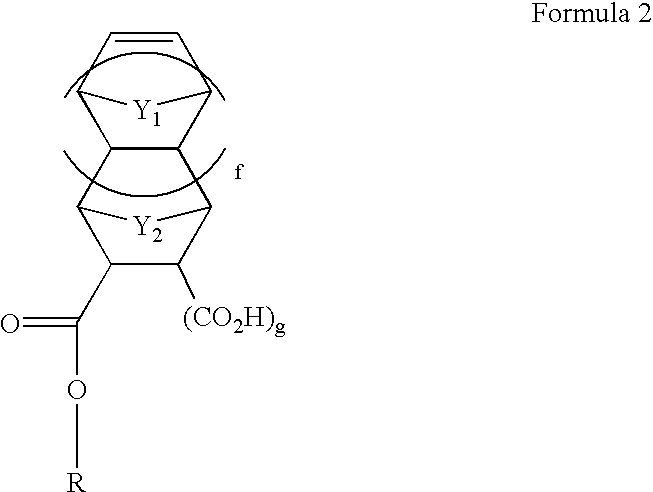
C12C(C3C(C(O[R])=O)C([(CO2H)g])C1[Y2]3)C1C=CC2[Y1]1
